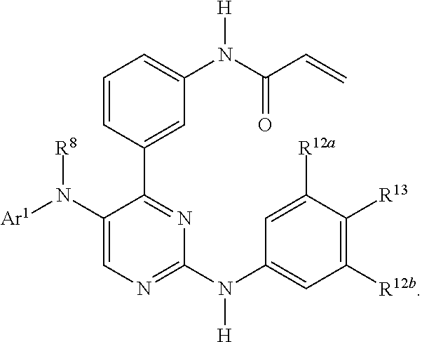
C1(N([Ar1])[R8])=CN=C(N(C2=CC([R12b])=C([R13])C([R12a])=C2)[H])N=C1C1=CC(N(C(C=C)=O)[H])=CC=C1
